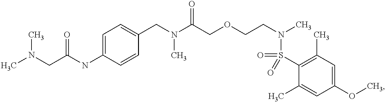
C1(NC(CN(C)C)=O)=CC=C(CN(C(COCCN(C)S(=O)(=O)C2=C(C)C=C(OC)C=C2C)=O)C)C=C1
